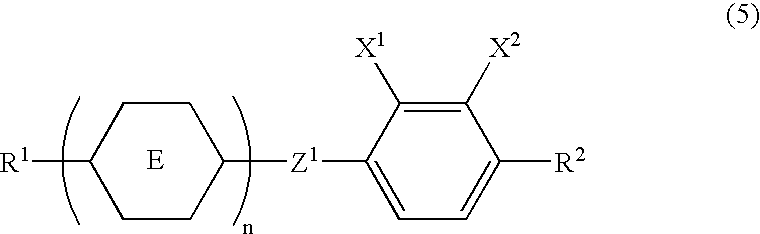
[E].C1CC([R1])CCC1[Z1]C1=CC=C([R2])C([X2])=C1[X1]
